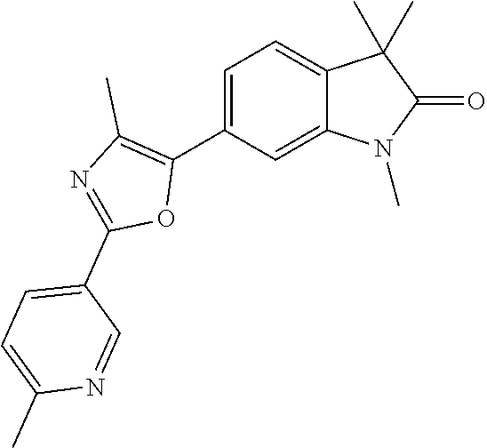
C1=C(C2=C(C)N=C(C3=CC=C(C)N=C3)O2)C=C2C(=C1)C(C)(C)C(=O)N2C
